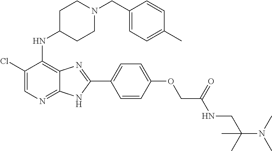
C1(Cl)=CN=C2C(=C1NC1CCN(CC3=CC=C(C)C=C3)CC1)N=C(C1=CC=C(OCC(NCC(N(C)C)(C)C)=O)C=C1)N2
